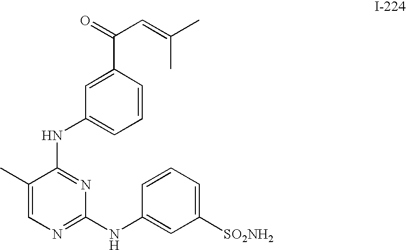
C1=C(C(=O)C=C(C)C)C=CC=C1NC1=NC(NC2=CC([SO2NH2])=CC=C2)=NC=C1C
